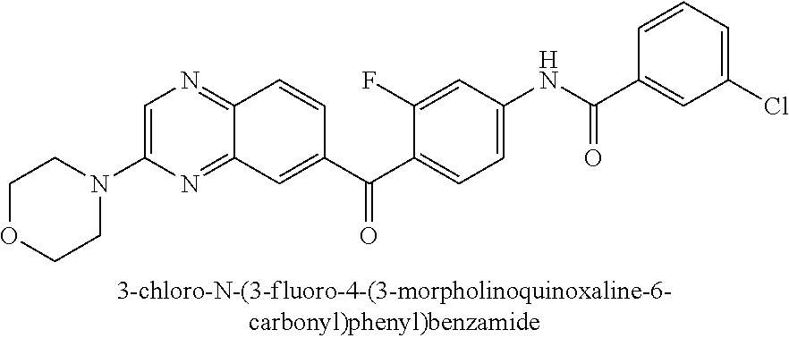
C1OCCN(C2=CN=C3C(=N2)C=C(C(C2=CC=C(NC(=O)C4=CC(Cl)=CC=C4)C=C2F)=O)C=C3)C1
